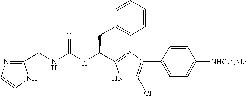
C1(CNC(=O)NC(C2=NC(C3=CC=C([NHCO2Me])C=C3)=C(Cl)N2)CC2=CC=CC=C2)=NC=CN1
